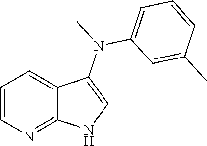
C1=CN=C2C(=C1)C(N(C1=CC=CC(C)=C1)C)=CN2
